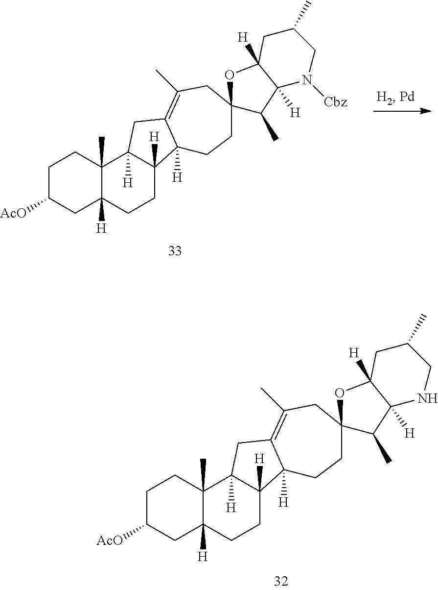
C1C([AcO])CC2([H])C(C)(C1)C1([H])C([H])(CC2)C2([H])C(=C(C)CC3(CC2)C(C)C2([H])C([H])(O3)CC(C)CN2)C1.C1C([AcO])CC2([H])C(C)(C1)C1([H])C([H])(CC2)C2([H])C(=C(C)CC3(CC2)C(C)C2([H])C([H])(O3)CC(C)CN2[Cbz])C1
